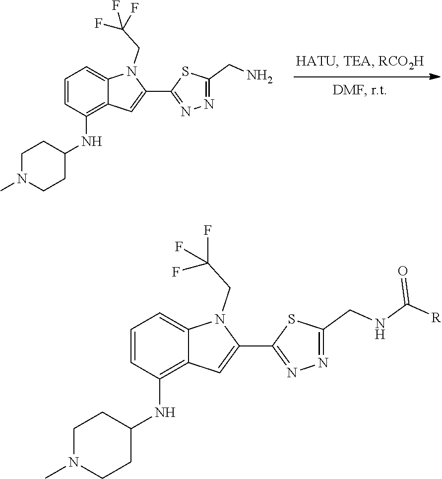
C1=CC(NC2CCN(C)CC2)=C2C(=C1)N(CC(F)(F)F)C(C1=NN=C(CN)S1)=C2.C1=CC(NC2CCN(C)CC2)=C2C(=C1)N(CC(F)(F)F)C(C1=NN=C(CNC([R])=O)S1)=C2
